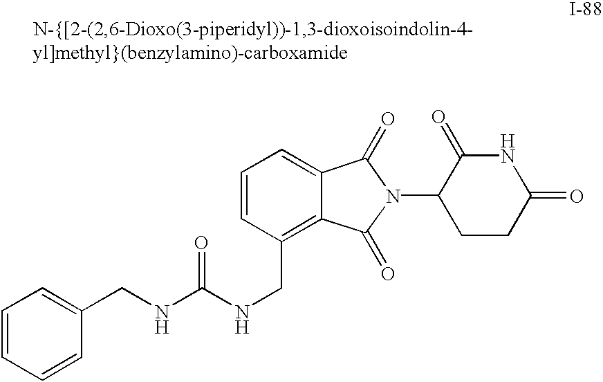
C(NCC1=C2C(=CC=C1)C(=O)N(C1CCC(=O)NC1=O)C2=O)(=O)NCC1=CC=CC=C1
